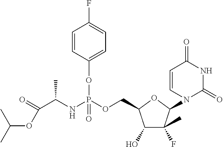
C(C(NP(OCC1C(O)C(C)(F)C(N2C(=O)NC(=O)C=C2)O1)(=O)OC1=CC=C(F)C=C1)C)(OC(C)C)=O
